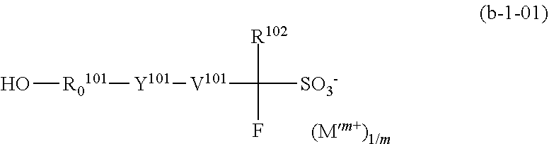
O[R0101][Y101][V101]C([R102])(F)[SO3-]
